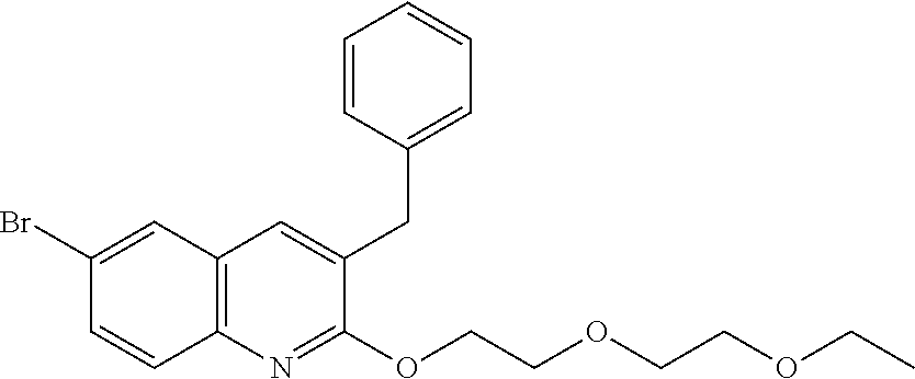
C12=C(N=C(OCCOCCOCC)C(CC3=CC=CC=C3)=C1)C=CC(Br)=C2
